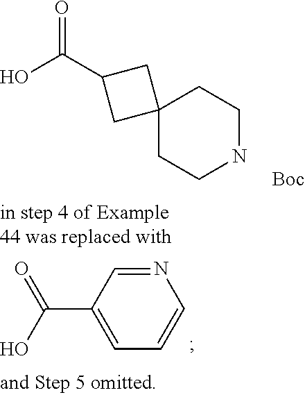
OC(=O)C1CC2(CCNCC2)C1.[Boc].N1=CC(C(O)=O)=CC=C1
